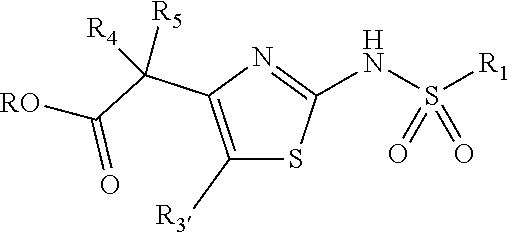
N(S([R1])(=O)=O)C1=NC(C([R5])(C([RO])=O)[R4])=C([R3])S1
